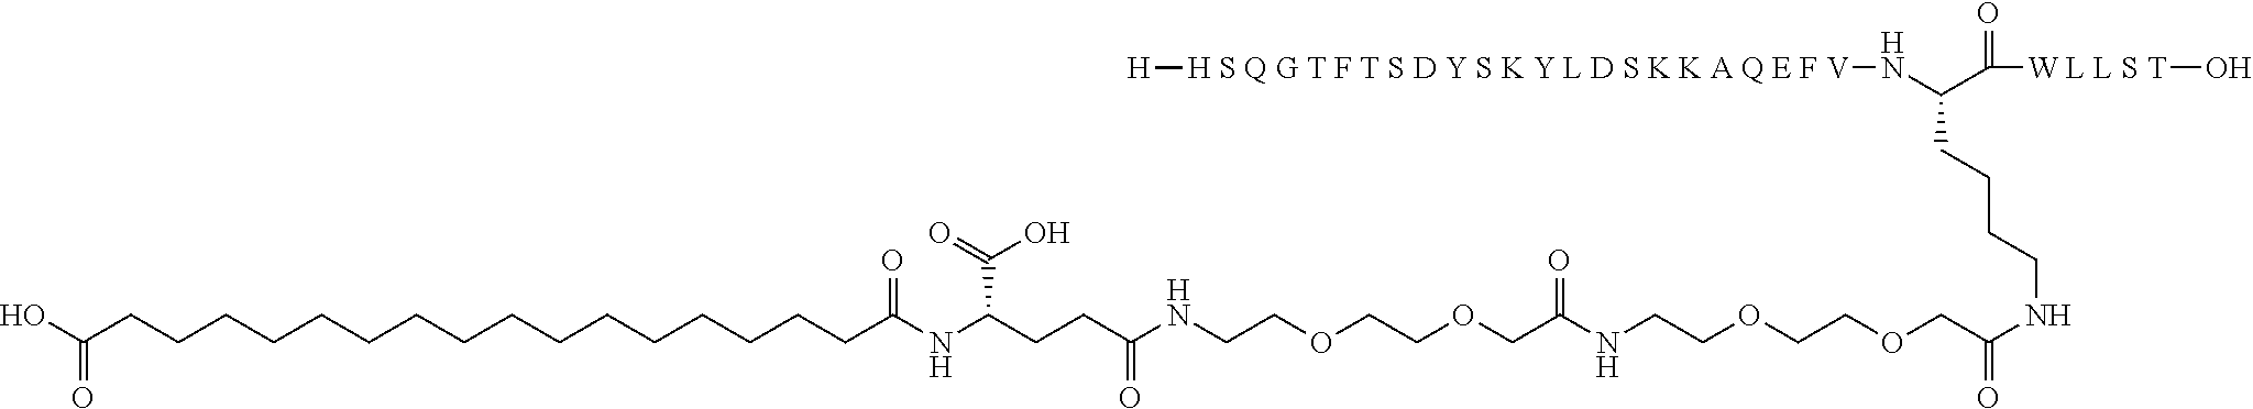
OC(CCCCCCCCCCCCCCCCC(NC(CCC(NCCOCCOCC(NCCOCCOCC(NCCCCC(N[H S Q G T F T S D Y S K Y L D S K K A Q E F V][H])C([W L L S T]O)=O)=O)=O)=O)C(=O)O)=O)=O
